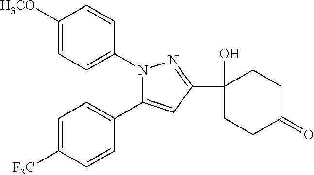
C1=C([F3C])C=CC(C2=CC(C3(O)CCC(=O)CC3)=NN2C2=CC=C([H3CO])C=C2)=C1
